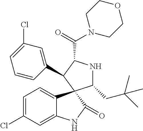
C1=C(Cl)C=C2C(=C1)C1(C(=O)N2)C(CC(C)(C)C)NC(C(=O)N2CCOCC2)C1C1=CC(Cl)=CC=C1
